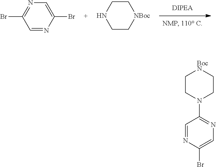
C1=NC(Br)=CN=C1Br.C1C[NBoc]CCN1.C1=NC(Br)=CN=C1N1CC[BocN]CC1
